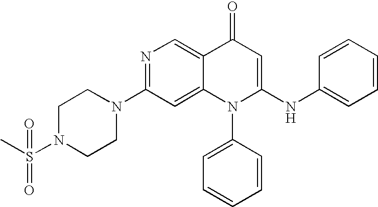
C1(N2CCN(S(C)(=O)=O)CC2)=NC=C2C(=C1)N(C1=CC=CC=C1)C(NC1=CC=CC=C1)=CC2=O
